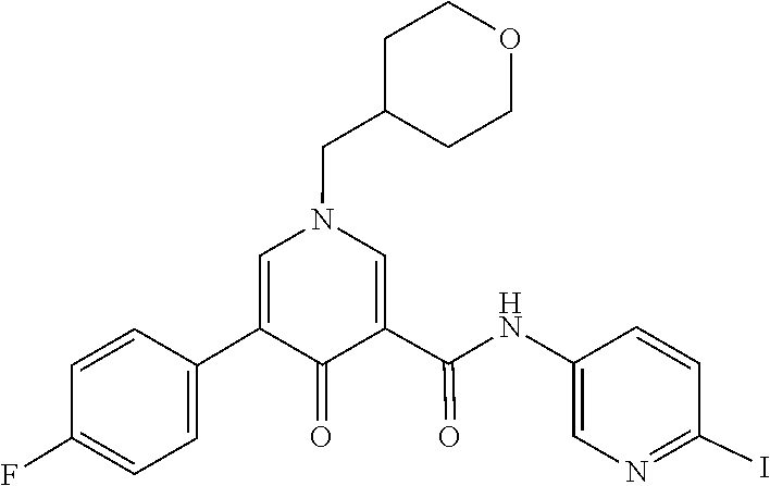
C1(C2=CN(CC3CCOCC3)C=C(C(NC3=CN=C(I)C=C3)=O)C2=O)=CC=C(F)C=C1
